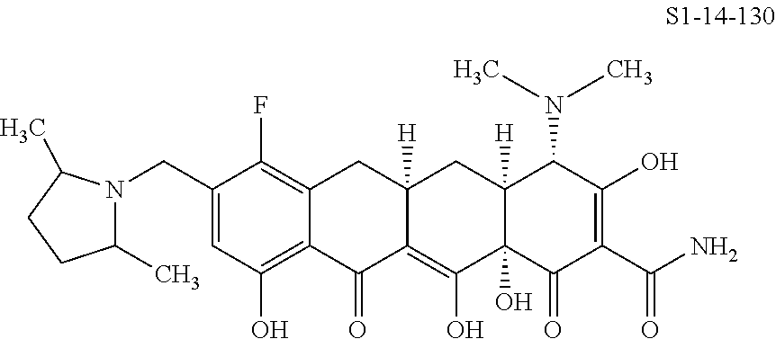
C1(CN2C(C)CCC2C)=CC(O)=C2C(=C1F)CC1([H])C(=C(O)C3(O)C([H])(C1)C(N(C)C)C(O)=C(C(N)=O)C3=O)C2=O
